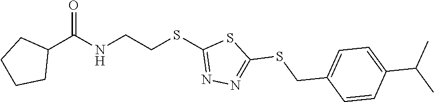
C1(C(NCCSC2=NN=C(SCC3=CC=C(C(C)C)C=C3)S2)=O)CCCC1
